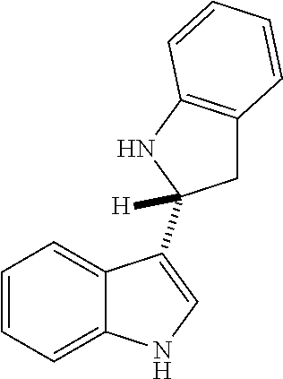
C1=CC=C2C(=C1)C(C1([H])CC3=C(N1)C=CC=C3)=CN2
